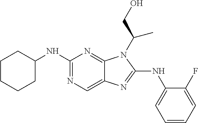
C1(NC2=CC=CC=C2F)=NC2=CN=C(NC3CCCCC3)N=C2N1C(CO)C
